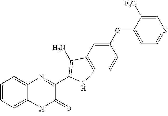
C1=C2C(=CC=C1)N=C(C1=C(N)C3=C(C=CC(OC4=CC=NC=C4[F3C])=C3)N1)C(=O)N2
